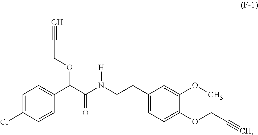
C1=C(Cl)C=CC(C(OCC#C)C(=O)N([H])CCC2=CC=C(OCC#C)C(OC)=C2)=C1
